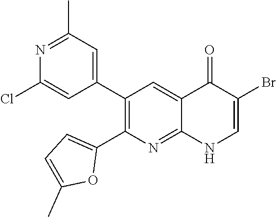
N1=C(C)C=C(C2=C(C3=CC=C(C)O3)N=C3C(=C2)C(=O)C(Br)=CN3)C=C1Cl
